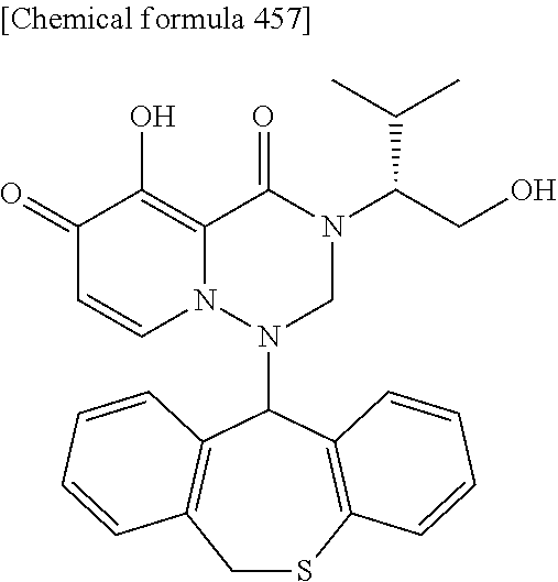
C1(=O)C=CN2C(=C1O)C(=O)N(C(CO)C(C)C)CN2C1C2=C(CSC3=C1C=CC=C3)C=CC=C2
